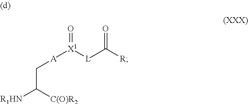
O=[X1]([L]C([R])=O)[A]CC([R1HN])[C(O)R2]
